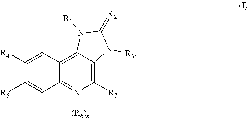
C1([R7])=C2C(=C3C(=N1[(R6)n])C=C([R5])C([R4])=C3)N([R1])C(=[R2])N2[R3]
